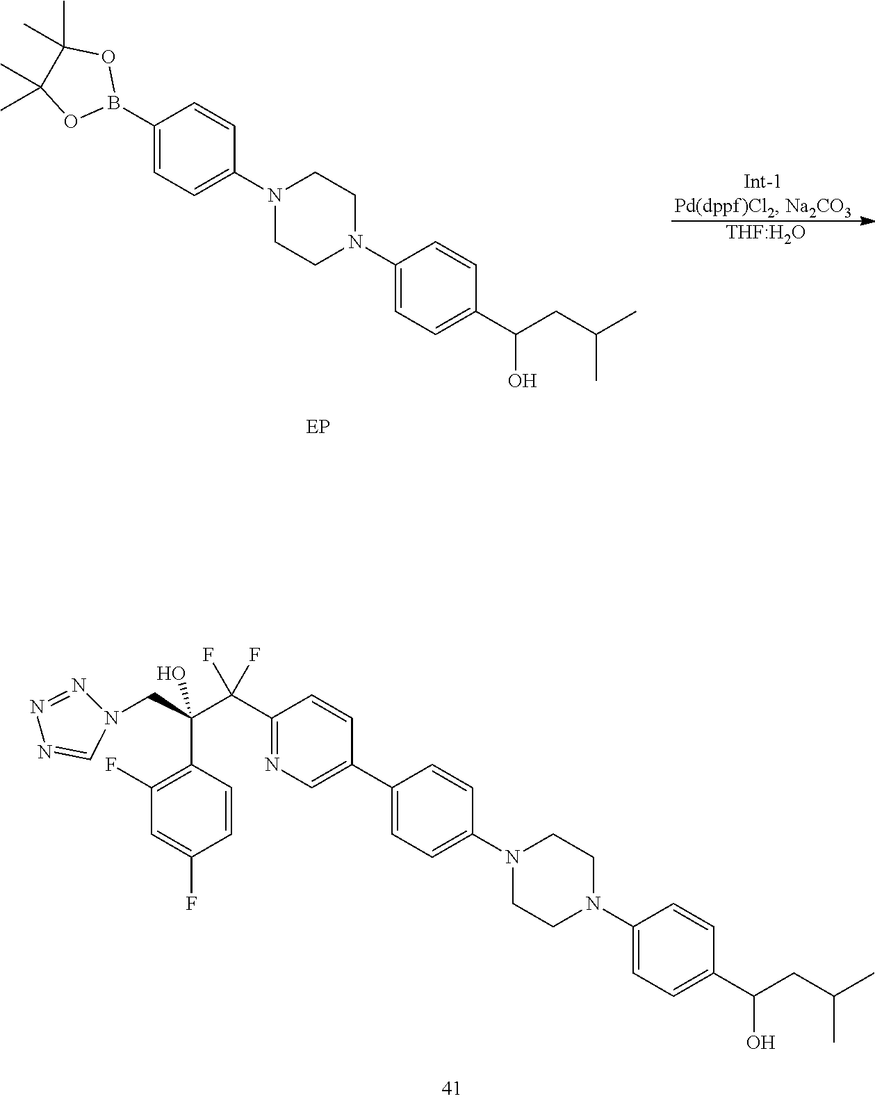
C1(B2OC(C)(C)C(C)(C)O2)=CC=C(N2CCN(C3=CC=C(C(CC(C)C)O)C=C3)CC2)C=C1.[THF:H2O].C1(C2=CN=C(C(C(CN3N=NN=C3)(O)C3=C(F)C=C(F)C=C3)(F)F)C=C2)=CC=C(N2CCN(C3=CC=C(C(CC(C)C)O)C=C3)CC2)C=C1
